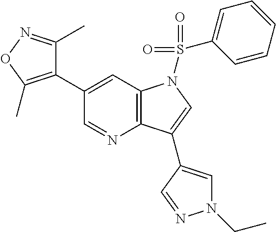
C12=C(C=C(C3=C(C)ON=C3C)C=N1)N(S(=O)(=O)C1=CC=CC=C1)C=C2C1=CN(CC)N=C1
